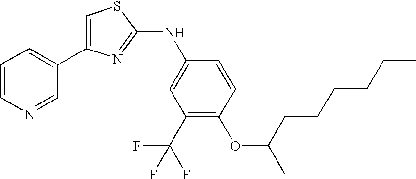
C1=C(C2=CC=CN=C2)N=C(NC2=CC(C(F)(F)F)=C(OC(CCCCCC)C)C=C2)S1
